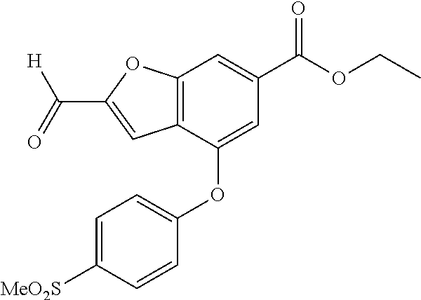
C12=C(C(OC3=CC=C([MeO2S])C=C3)=CC(C(OCC)=O)=C1)C=C(C([H])=O)O2
